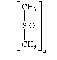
C1[SiO](C)(C)CCC1
